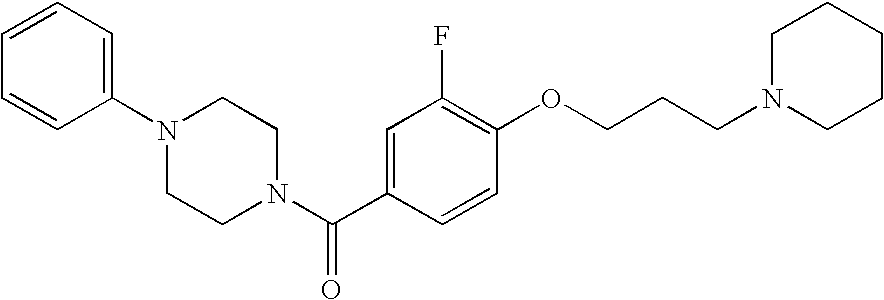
C1=CC=C(N2CCN(C(C3=CC(F)=C(OCCCN4CCCCC4)C=C3)=O)CC2)C=C1
